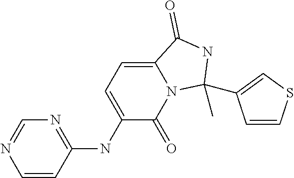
C1=CC(NC2=CC=C3N(C2=O)C(C2=CSC=C2)(C)NC3=O)=NC=N1
